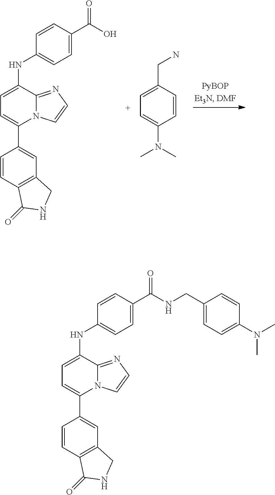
C1=C(NC2=CC=C(C(O)=O)C=C2)C2=NC=CN2C(C2=CC3=C(C=C2)C(=O)NC3)=C1.C1=C(CN)C=CC(N(C)C)=C1.C1=C(NC2=CC=C(C(NCC3=CC=C(N(C)C)C=C3)=O)C=C2)C2=NC=CN2C(C2=CC3=C(C=C2)C(=O)NC3)=C1
